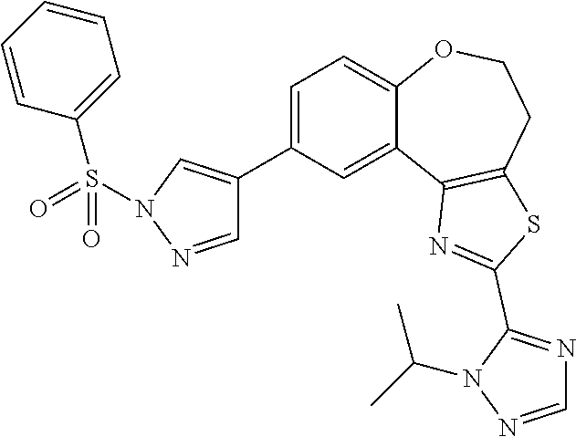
C1=C(C2=CN(S(C3=CC=CC=C3)(=O)=O)N=C2)C=C2C(=C1)OCCC1=C2N=C(C2=NC=NN2C(C)C)S1
